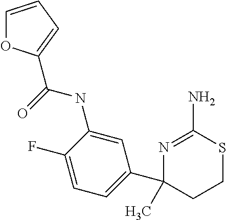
CC1(C2=CC=C(F)C(NC(=O)C3=CC=CO3)=C2)N=C(N)SCC1
